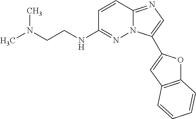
N(CCNC1=NN2C(=NC=C2C2=CC3=C(O2)C=CC=C3)C=C1)(C)C
